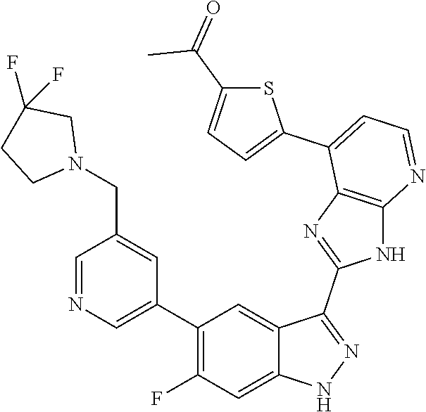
C1=NC=C(C2=C(F)C=C3C(=C2)C(C2=NC4=C(N2)N=CC=C4C2=CC=C(C(=O)C)S2)=NN3)C=C1CN1CC(F)(F)CC1
